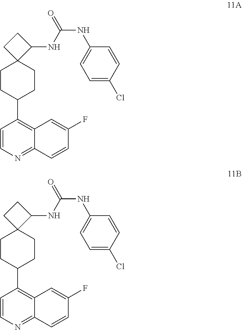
C12=NC=CC(C3CCC4(CC3)C(NC(NC3=CC=C(Cl)C=C3)=O)CC4)=C1C=C(F)C=C2.C12=NC=CC(C3CCC4(CC3)C(NC(NC3=CC=C(Cl)C=C3)=O)CC4)=C1C=C(F)C=C2
